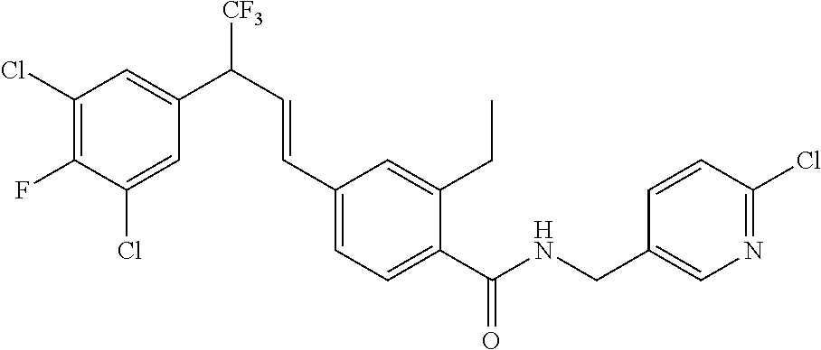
C1(Cl)=C(F)C(Cl)=CC(C([CF3])C=CC2=CC=C(C(NCC3=CN=C(Cl)C=C3)=O)C(CC)=C2)=C1
